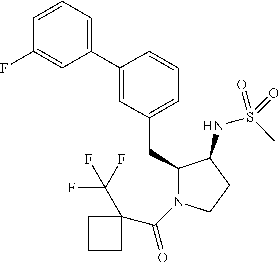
C1(C2=CC=CC(F)=C2)=CC(CC2N(C(C3(C(F)(F)F)CCC3)=O)CCC2NS(C)(=O)=O)=CC=C1
